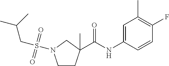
C(NC1=CC(C)=C(F)C=C1)(=O)C1(C)CCN(S(CC(C)C)(=O)=O)C1
